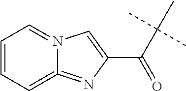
C(C(C)(C)C)(C1=CN2=CC=CC=C2=N1)=O
